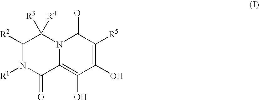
C1([R2])N([R1])C(=O)C2=C(O)C(O)=C([R5])C(=O)N2C1([R4])[R3]
